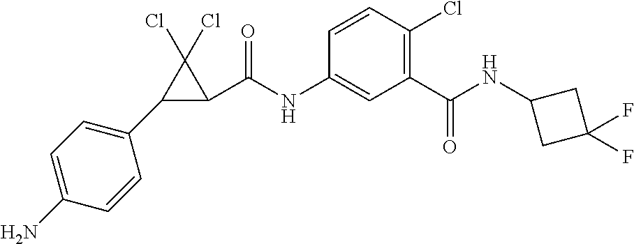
C1(N)=CC=C(C2C(C(NC3=CC(C(NC4CC(F)(F)C4)=O)=C(Cl)C=C3)=O)C2(Cl)Cl)C=C1
